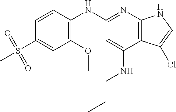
CS(C1=CC(OC)=C(NC2=NC3=C(C(NCCC)=C2)C(Cl)=CN3)C=C1)(=O)=O
